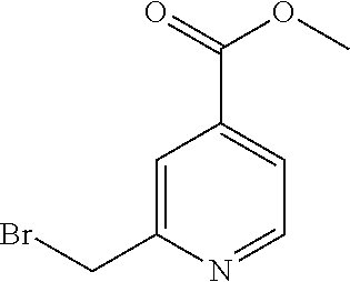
BrCC1=CC(C(OC)=O)=CC=N1
